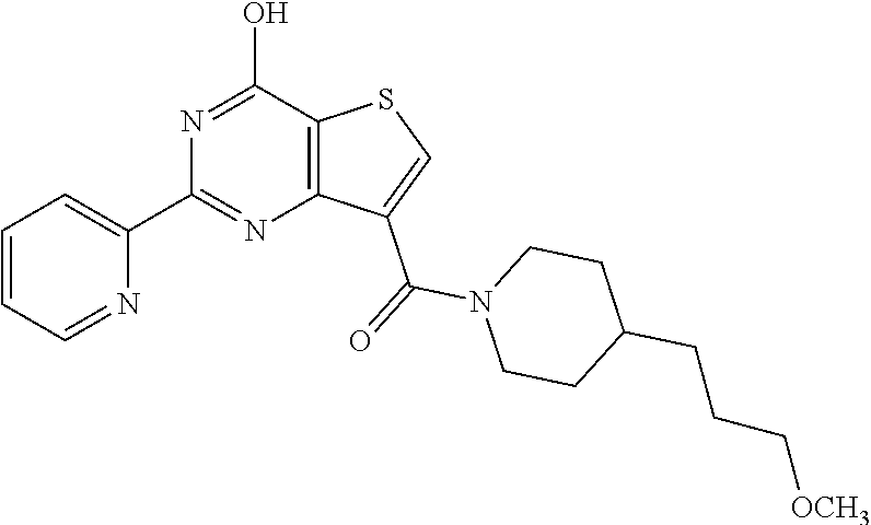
C1(C2=CC=CC=N2)=NC2=C(C(O)=N1)SC=C2C(=O)N1CCC(CCC[OCH3])CC1
